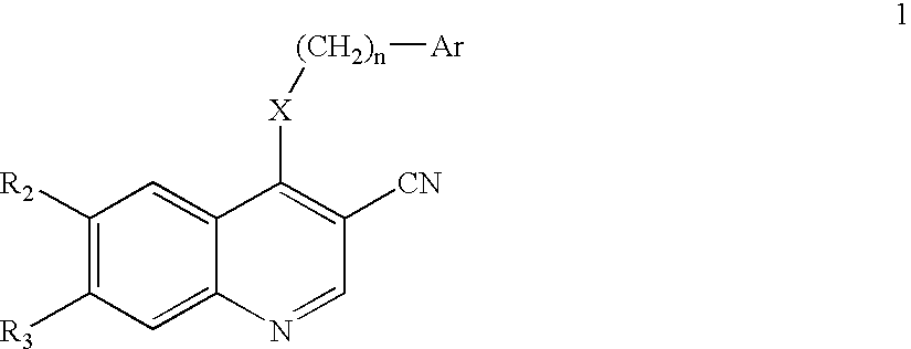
C1([R3])=C([R2])C=C2C(=C1)N=CC([CN])=C2[X][(CH2)n][Ar]
